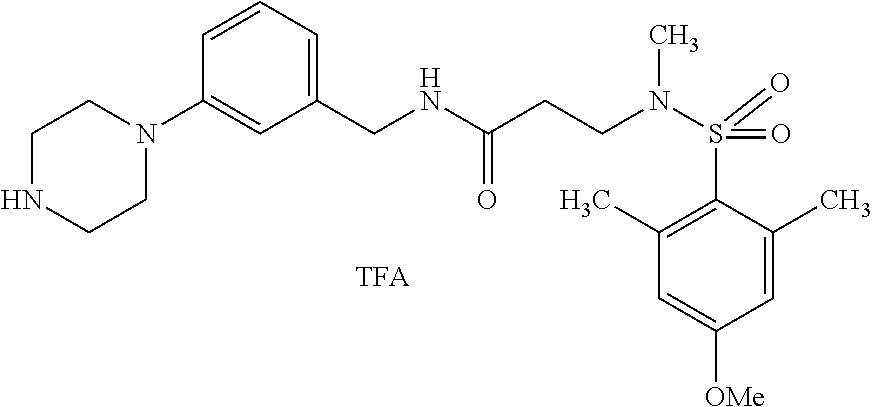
[TFA].C1(C)=CC([OMe])=CC(C)=C1S(=O)(N(C)CCC(=O)NCC1=CC=CC(N2CCNCC2)=C1)=O
